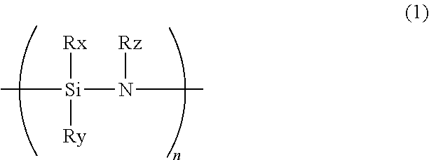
C[Si]([Rx])(N([Rz])C)[Ry]
